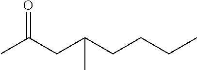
CC(CC(CCCC)C)=O
